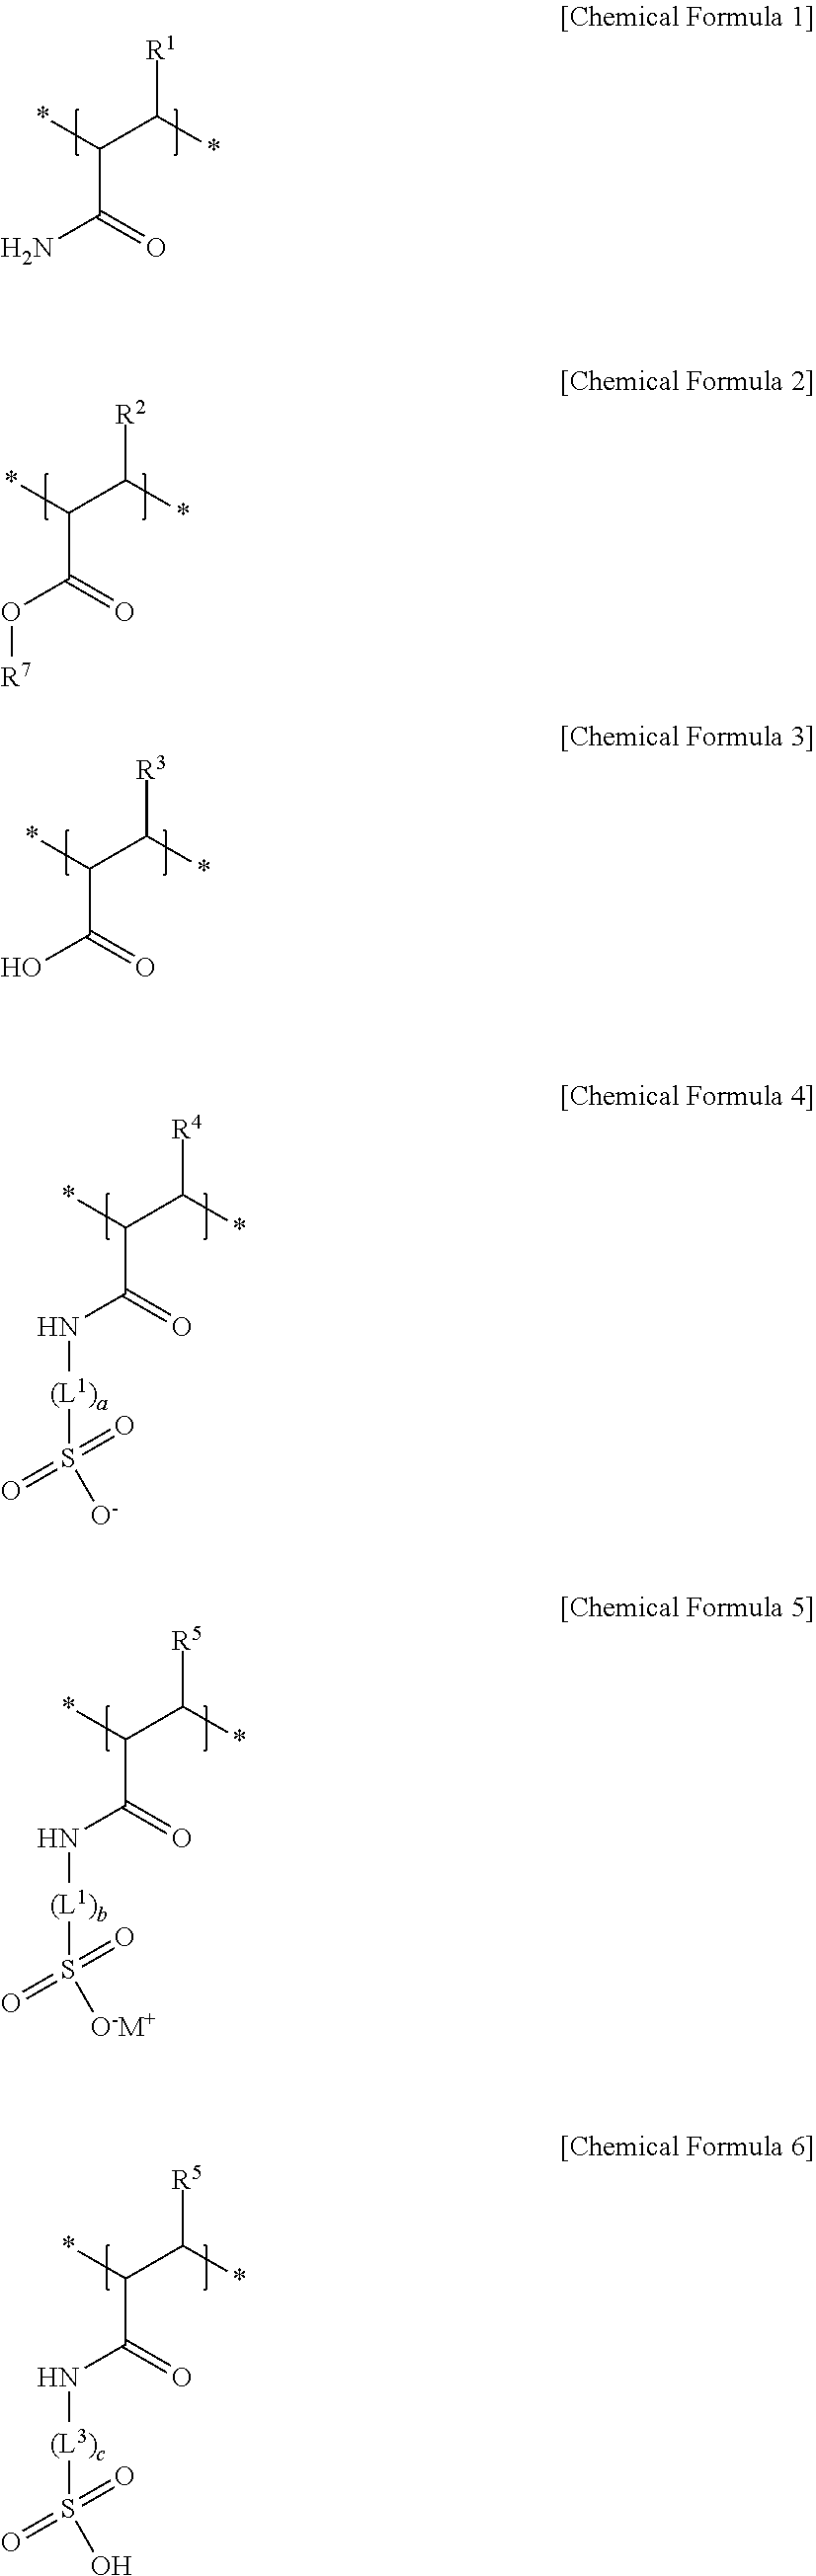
*C(C(*)[R1])C(=O)N.*C(C(*)[R2])C(=O)O[R7].*C(C(*)[R3])C(=O)O.*C(C(*)[R4])C(=O)N[(L1)a]S(=O)(=O)[O-].*C(C(*)[R5])C(=O)N[(L1)b]S(=O)(=O)[O-M+].*C(C(*)[R5])C(=O)N[(L3)c]S(=O)(=O)O
